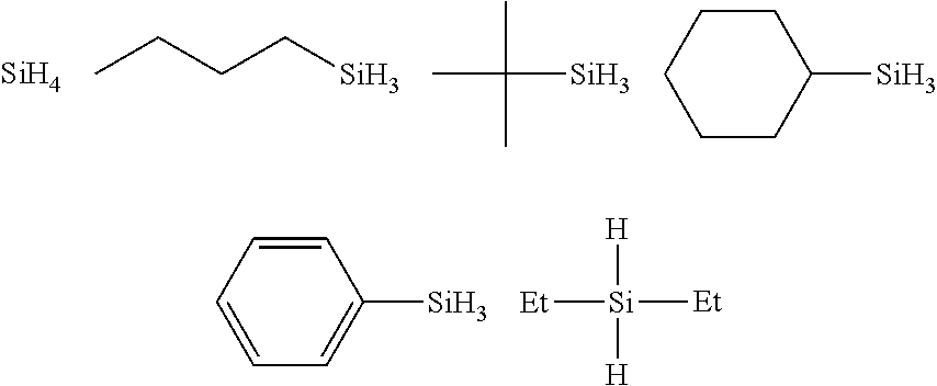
CCCC[Si].[Si].C([Si])(C)(C)C.C1([Si])CCCCC1.C1([Si])=CC=CC=C1.[Si]([Et])([H])([Et])[H]
